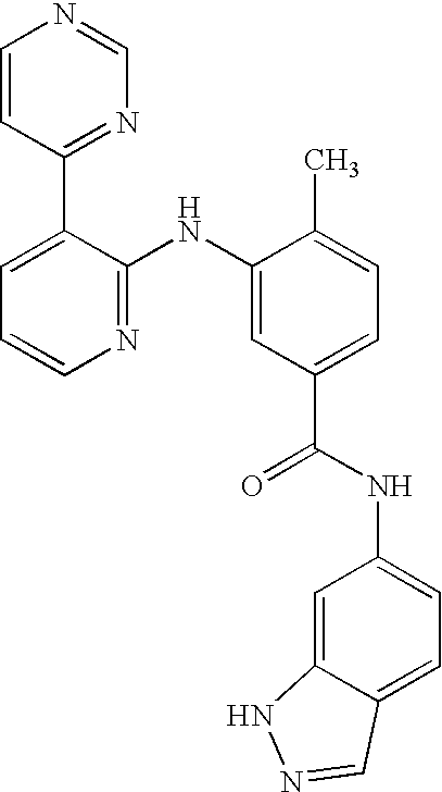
C1=CC(C2=CC=CN=C2NC2=CC(C(NC3=CC=C4C(=C3)NN=C4)=O)=CC=C2C)=NC=N1
